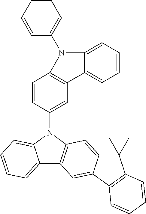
C12=CC=CC=C1N(C1=CC3=C(C=C1)N(C1=CC=CC=C1)C1=CC=CC=C31)C1=C2C=C2C(=C1)C(C)(C)C1=C2C=CC=C1
